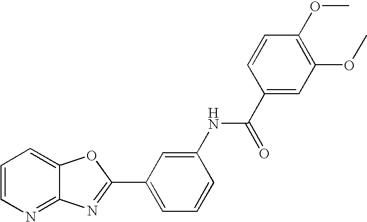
C1=CN=C2C(=C1)OC(C1=CC=CC(NC(C3=CC(OC)=C(OC)C=C3)=O)=C1)=N2
